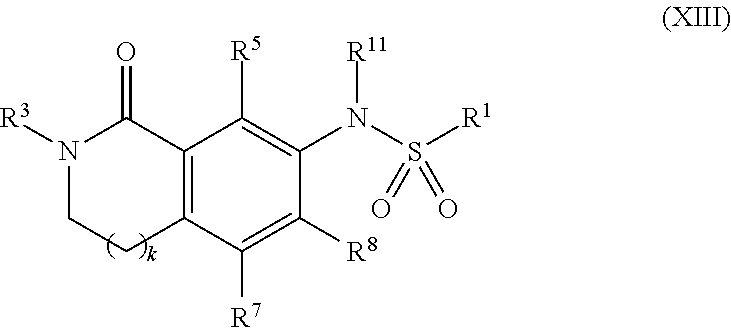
C12=C(C([R7])=C([R8])C(N(S(=O)(=O)[R1])[R11])=C1[R5])CCN([R3])C2=O
